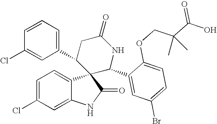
C1=C(Cl)C=C2C(=C1)C1(C(=O)N2)C(C2=CC=CC(Cl)=C2)CC(=O)NC1C1=CC(Br)=CC=C1OCC(C(O)=O)(C)C
